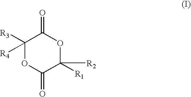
C1([R3])([R4])OC(=O)C([R1])([R2])OC1=O
